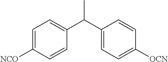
C1=C([NCO])C=CC(C(C2=CC=C([OCN])C=C2)C)=C1
